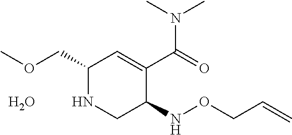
C1(COC)NCC(NOCC=C)C(C(=O)N(C)C)=C1.O
